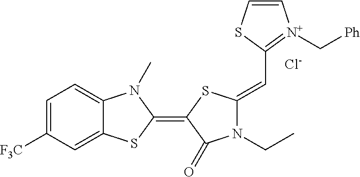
[Cl-].C1=C([F3C])C=C2C(=C1)N(C)C(=C1SC(=CC3=[N+](C[Ph])C=CS3)N(CC)C1=O)S2
